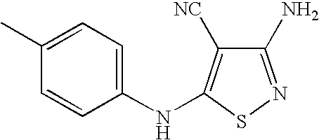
C1(N)=NSC(NC2=CC=C(C)C=C2)=C1[NC]
